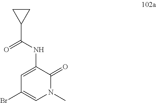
C1(C(NC2=CC(Br)=CN(C)C2=O)=O)CC1
